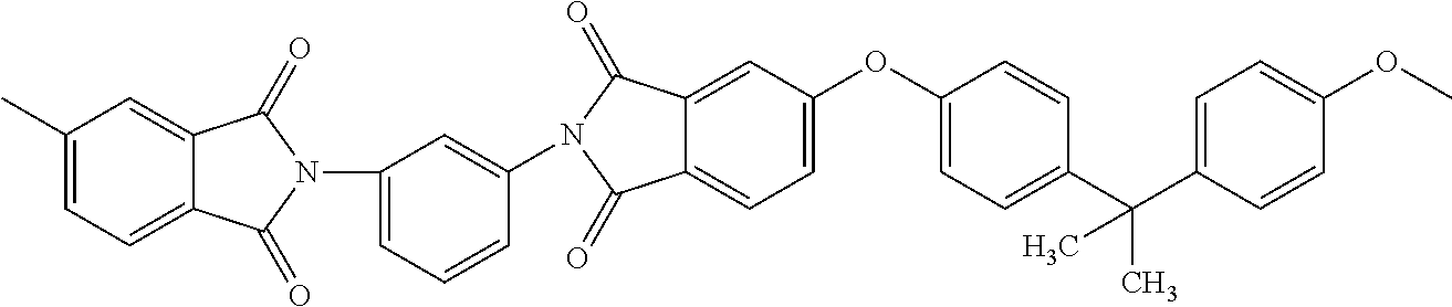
C1(C)=CC=C2C(=C1)C(=O)N(C1=CC=CC(N3C(=O)C4=CC(OC5=CC=C(C(C)(C)C6=CC=C(OC)C=C6)C=C5)=CC=C4C3=O)=C1)C2=O
